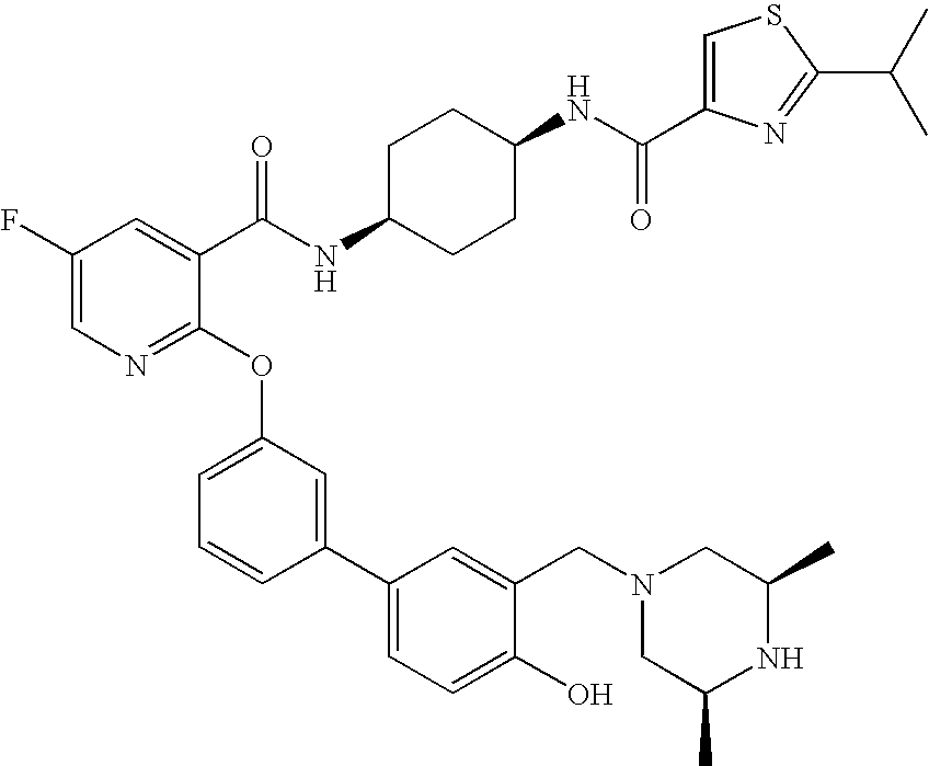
C1(F)=CN=C(OC2=CC=CC(C3=CC=C(O)C(CN4CC(C)NC(C)C4)=C3)=C2)C(C(NC2CCC(NC(=O)C3=CSC(C(C)C)=N3)CC2)=O)=C1
